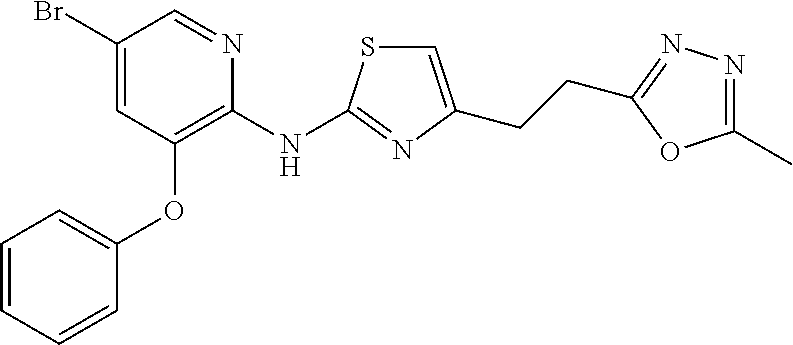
C1(Br)=CC(OC2=CC=CC=C2)=C(NC2=NC(CCC3=NN=C(C)O3)=CS2)N=C1
